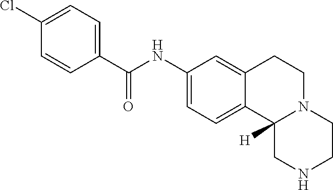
C(C1=CC=C(Cl)C=C1)(NC1=CC=C2C(=C1)CCN1C2([H])CNCC1)=O
